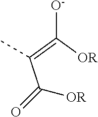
C([OR])(C(=C([OR])[O-])C)=O
